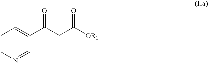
C1=CN=CC(C(CC([OR1])=O)=O)=C1
